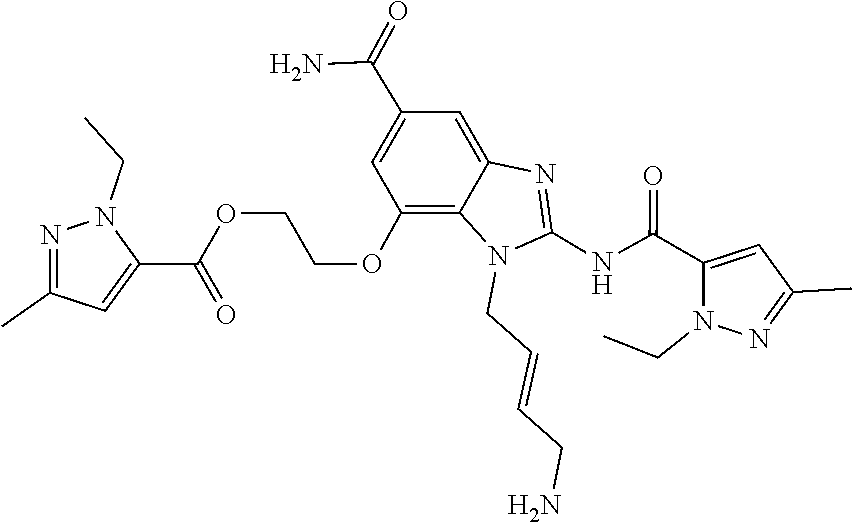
N(C1=NC2=CC(C(N)=O)=CC(OCCOC(C3=CC(C)=NN3CC)=O)=C2N1CC=CCN)C(C1=CC(C)=NN1CC)=O
